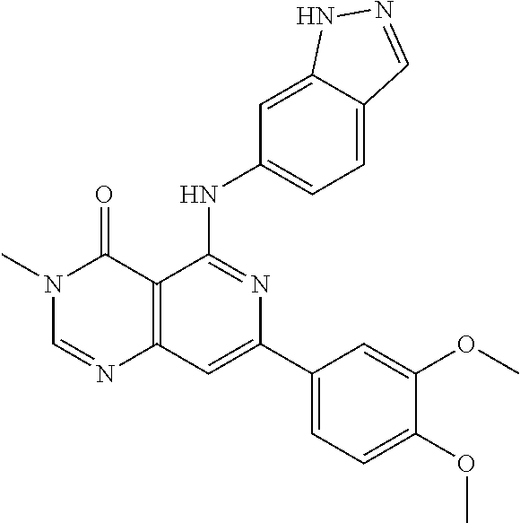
C12=C(C=C(C3=CC=C(OC)C(OC)=C3)N=C1NC1=CC=C3C(=C1)NN=C3)N=CN(C)C2=O
